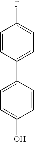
C1(C2=CC=C(O)C=C2)=CC=C(F)C=C1
